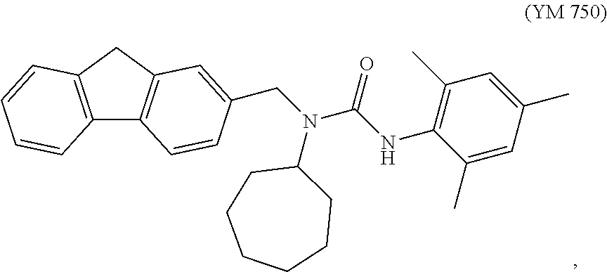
C12=C(CC3=C1C=CC(CN(C(NC1=C(C)C=C(C)C=C1C)=O)C1CCCCCC1)=C3)C=CC=C2
